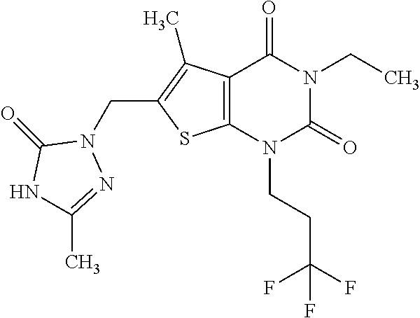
C12=C(N(CCC(F)(F)F)C(=O)N(CC)C1=O)SC(CN1C(=O)NC(C)=N1)=C2C
